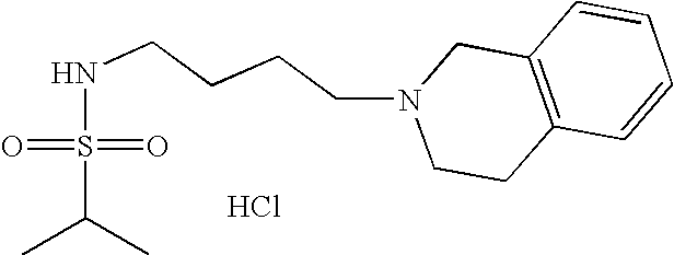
Cl.C(S(=O)(=O)NCCCCN1CCC2=C(C1)C=CC=C2)(C)C
